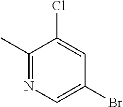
C1(C)=NC=C(Br)C=C1Cl
